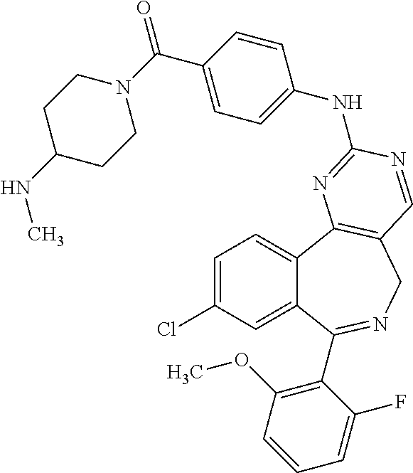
C1=C(Cl)C=C2C(=C1)C1=C(CN=C2C2=C(OC)C=CC=C2F)C=NC(NC2=CC=C(C(=O)N3CCC(NC)CC3)C=C2)=N1
